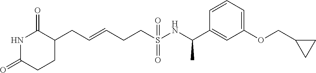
C1(CC=CCCS(NC(C2=CC(OCC3CC3)=CC=C2)C)(=O)=O)C(=O)NC(=O)CC1
